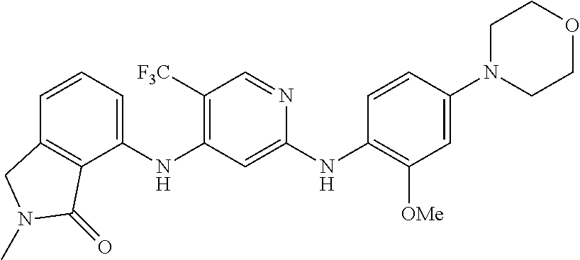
C1=CC2=C(C(NC3=C([F3C])C=NC(NC4=C([OMe])C=C(N5CCOCC5)C=C4)=C3)=C1)C(=O)N(C)C2
